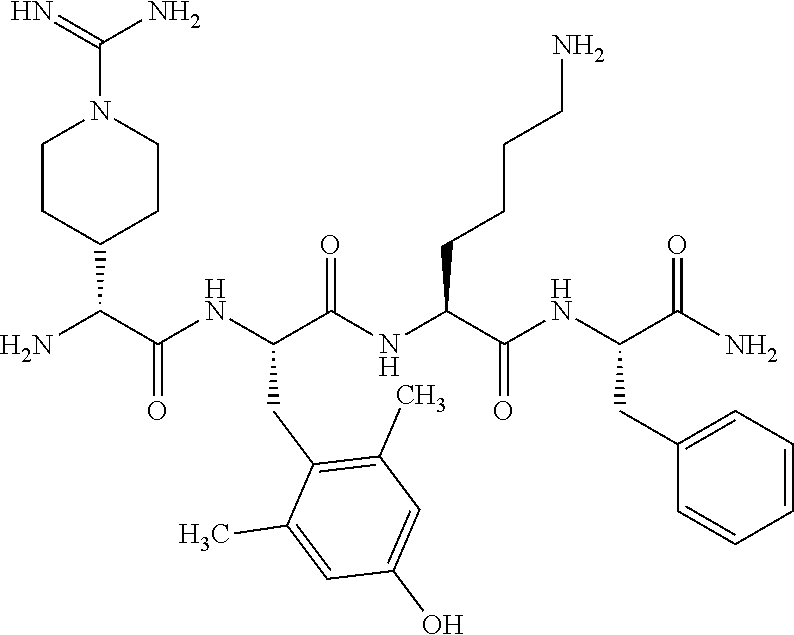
NC(C(NC(C(NC(C(NC(C(N)=O)CC1=CC=CC=C1)=O)CCCCN)=O)CC1=C(C)C=C(O)C=C1C)=O)C1CCN(C(N)=N)CC1
